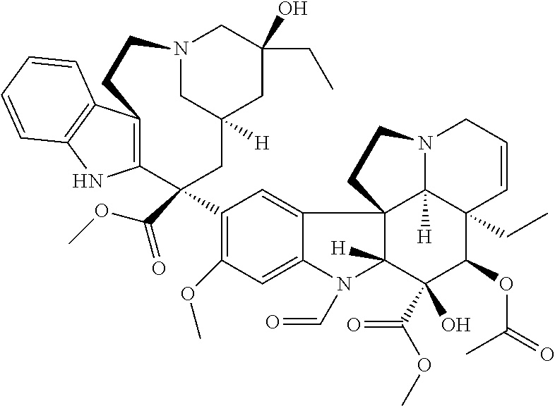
C1(C2(C(OC)=O)CC3([H])CC(CC)(O)CN(C3)CCC3=C2NC2=C3C=CC=C2)=C(OC)C=C2C(=C1)C13C([H])(N2C=O)C(C(OC)=O)(O)C(OC(=O)C)C2(CC)C1([H])N(CC=C2)CC3
